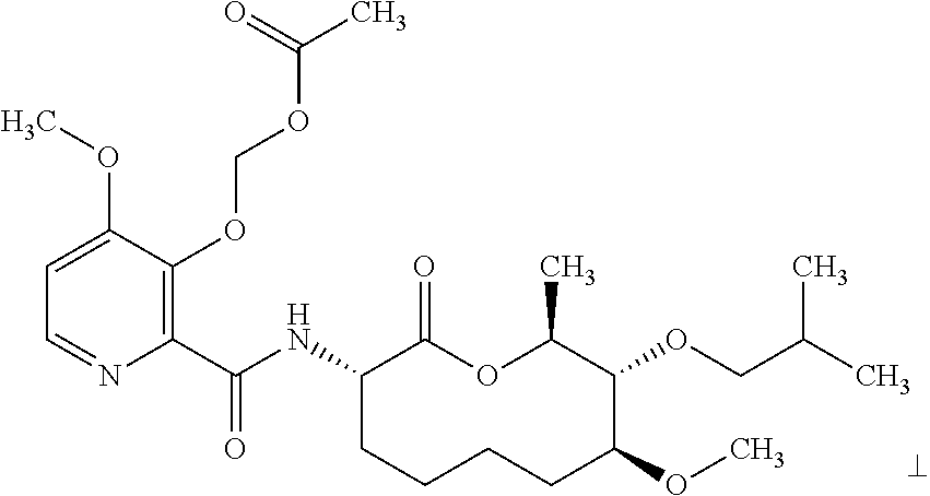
C1(C(NC2CCCCC(OC)C(OCC(C)C)C(C)OC2=O)=O)=C(OCOC(C)=O)C(OC)=CC=N1
